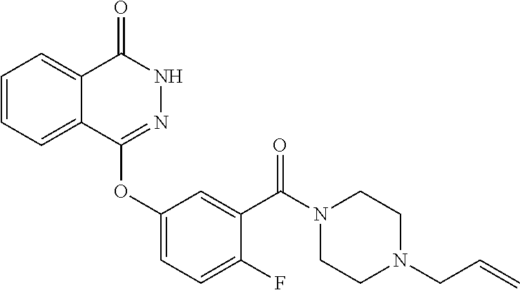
C1=CC=C2C(=C1)C(=O)NN=C2OC1=CC=C(F)C(C(N2CCN(CC=C)CC2)=O)=C1
